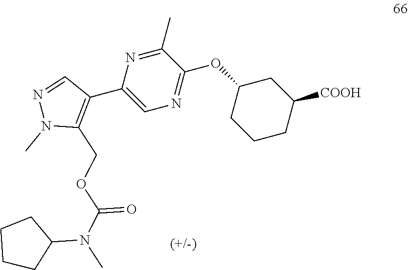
C1(C)=NC(C2=C(COC(N(C)C3CCCC3)=O)N(C)N=C2)=CN=C1OC1CCCC([COOH])C1
